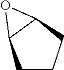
C1CCC2C1O2
